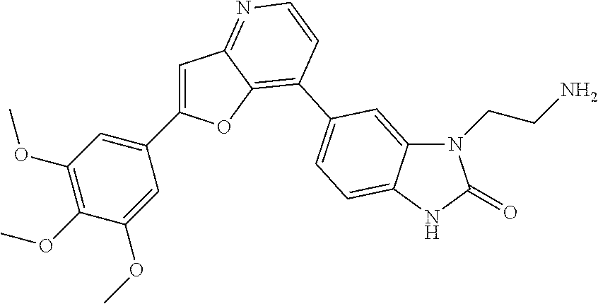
C1=C(OC)C(OC)=C(OC)C=C1C1=CC2=NC=CC(C3=CC=C4C(=C3)N(CCN)C(=O)N4)=C2O1
